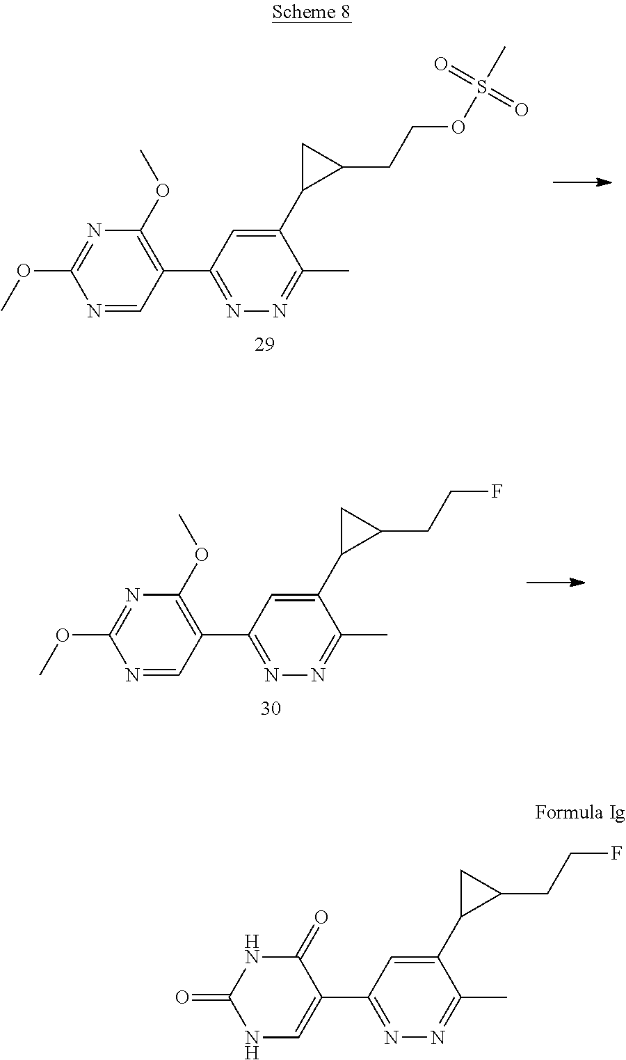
N1C(=O)NC=C(C2=NN=C(C)C(C3C(CCF)C3)=C2)C1=O.N1=C(OC)N=CC(C2=NN=C(C)C(C3C(CCOS(C)(=O)=O)C3)=C2)=C1OC.N1=C(OC)N=CC(C2=NN=C(C)C(C3C(CCF)C3)=C2)=C1OC
